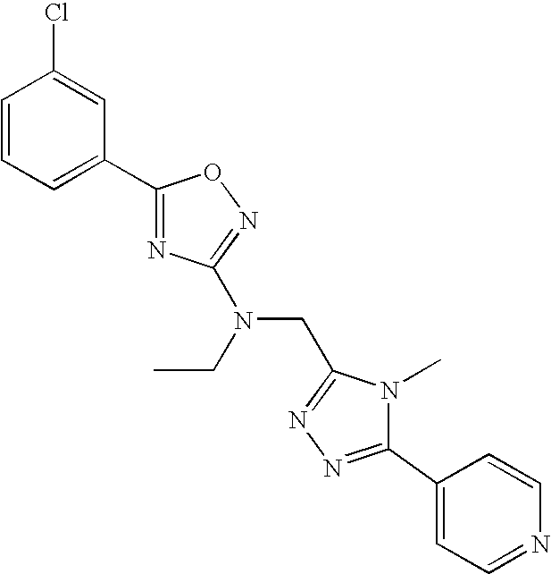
C1=CC=C(C2=NC(N(CC3=NN=C(C4=CC=NC=C4)N3C)CC)=NO2)C=C1Cl
